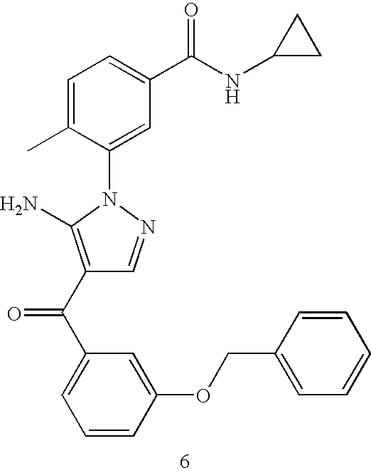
C1=C(C)C(N2N=CC(C(C3=CC=CC(OCC4=CC=CC=C4)=C3)=O)=C2N)=CC(C(NC2CC2)=O)=C1
